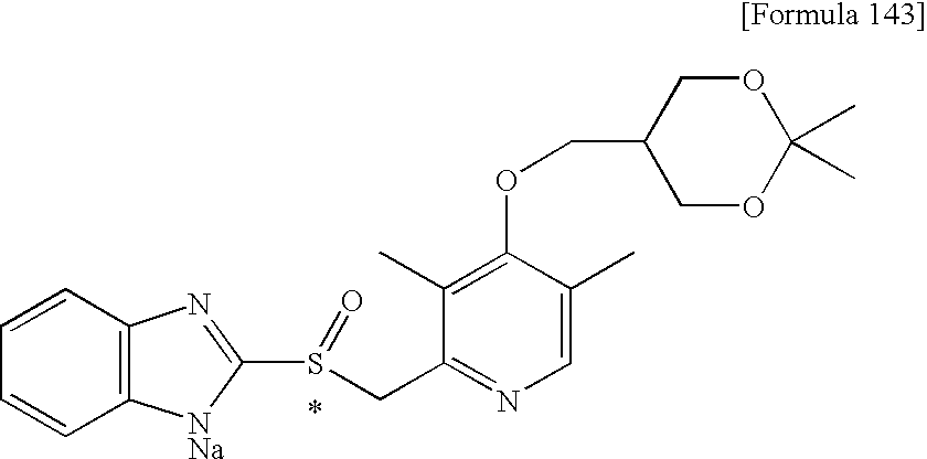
C1(C)=C(OCC2COC(C)(C)OC2)C(C)=CN=C1CS(C1=NC2=C(C=CC=C2)[NNa]1)=O
